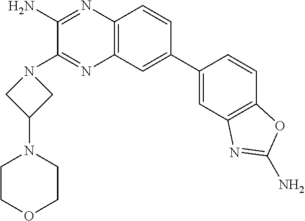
C1(N)=NC2=C(N=C1N1CC(N3CCOCC3)C1)C=C(C1=CC3=C(C=C1)OC(N)=N3)C=C2
